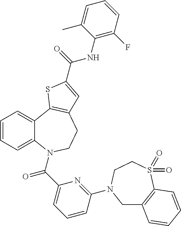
C1=CC=C2C(=C1)C1=C(CCN2C(C2=CC=CC(N3CC4=C(S(=O)(=O)CC3)C=CC=C4)=N2)=O)C=C(C(=O)NC2=C(F)C=CC=C2C)S1
